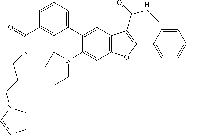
C1(C(=O)NCCCN2C=CN=C2)=CC(C2=CC3=C(C=C2N(CC)CC)OC(C2=CC=C(F)C=C2)=C3C(=O)NC)=CC=C1
